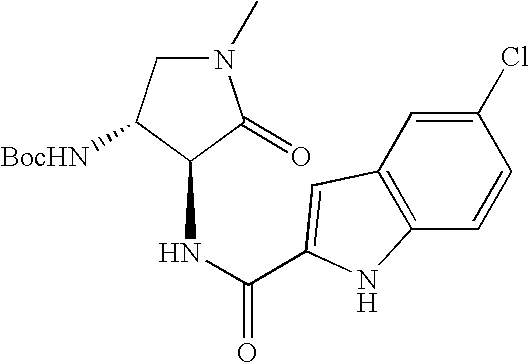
C1(NC(=O)C2=CC3=C(C=CC(Cl)=C3)N2)C(=O)N(C)CC1[BocHN]
